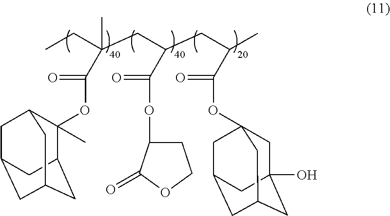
C1(OC(=O)C(CC)(CC(CC(C)C(OC23CC4(O)CC(CC(C2)C4)C3)=O)C(OC2CCOC2=O)=O)C)(C)C2CC3CC(CC1C3)C2
